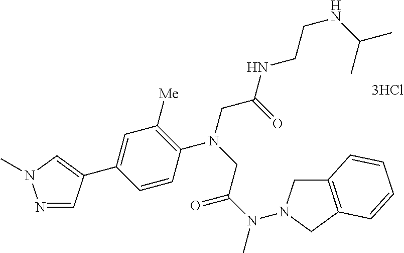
C1=C(C2=CN(C)N=C2)C=CC(N(CC(N(C)N2CC3=C(C2)C=CC=C3)=O)CC(NCCNC(C)C)=O)=C1[Me]
